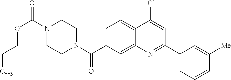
N1(C(OCCC)=O)CCN(C(=O)C2=CC=C3C(=C2)N=C(C2=CC=CC([Me])=C2)C=C3Cl)CC1
